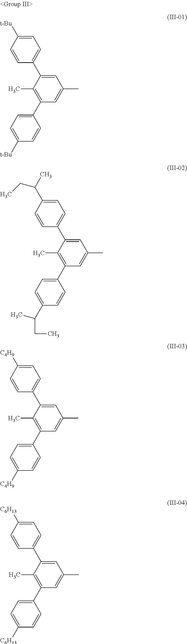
C1=C(C2=CC=C([t-Bu])C=C2)C(C)=C(C2=CC=C([t-Bu])C=C2)C=C1C.C1=C(C2=CC=C(C(C)CC)C=C2)C(C)=C(C2=CC=C(C(CC)C)C=C2)C=C1C.C1=C(C2=CC=C([C4H9])C=C2)C(C)=C(C2=CC=C([C4H9])C=C2)C=C1C.C1=C(C2=CC=C([C6H13])C=C2)C(C)=C(C2=CC=C([C6H13])C=C2)C=C1C
